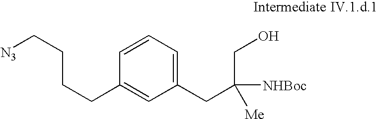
C1(CC(CO)([NHBoc])[Me])=CC=CC(CCCC[N3])=C1
